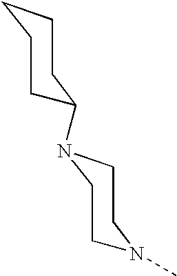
C1(N2CCN(C)CC2)CCCCC1
